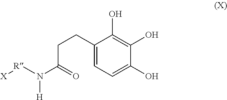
C1(CCC(N([R][X])[H])=O)=CC=C(O)C(O)=C1O
